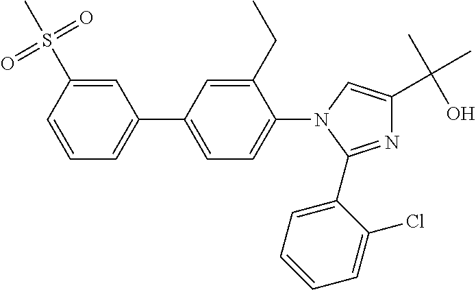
C1(S(C)(=O)=O)=CC(C2=CC=C(N3C=C(C(C)(O)C)N=C3C3=CC=CC=C3Cl)C(CC)=C2)=CC=C1
